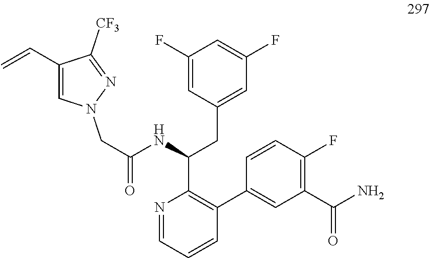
C1(C=C)=CN(CC(NC(CC2=CC(F)=CC(F)=C2)C2=C(C3=CC(C(N)=O)=C(F)C=C3)C=CC=N2)=O)N=C1[CF3]
